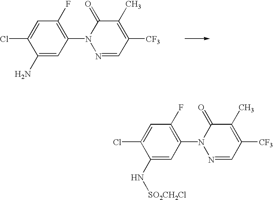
C1(N[SO2CH2Cl])=CC(N2N=CC([CF3])=C(C)C2=O)=C(F)C=C1Cl.C1(N)=CC(N2N=CC([CF3])=C(C)C2=O)=C(F)C=C1Cl
